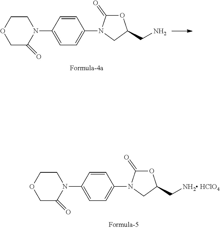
C1COCC(=O)N1C1=CC=C(N2C(=O)OC(CN)C2)C=C1.C1COCC(=O)N1C1=CC=C(N2C(=O)OC(C[NH2 HClO4])C2)C=C1
